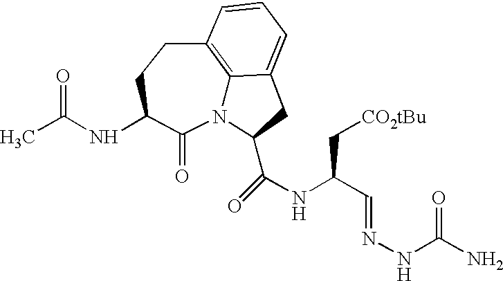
N12C3=C(CCC(NC(C)=O)C1=O)C=CC=C3CC2C(NC(C=NNC(N)=O)C[CO2tBu])=O
